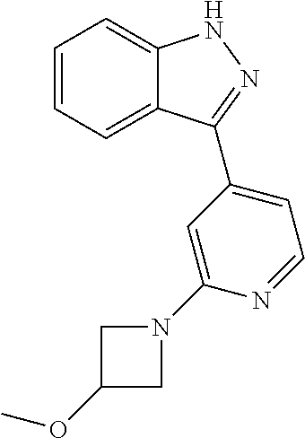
C1=CC=C2C(=C1)NN=C2C1=CC=NC(N2CC(OC)C2)=C1
